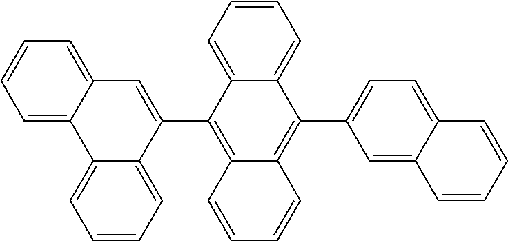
C1=C2C(=CC=C1)C=C(C1=C3C(=C(C4=CC=C5C(=C4)C=CC=C5)C4=CC=CC=C14)C=CC=C3)C1=CC=CC=C21
